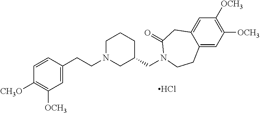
C1=C(CCN2CC(CN3C(=O)CC4=CC([OCH3])=C([OCH3])C=C4CC3)CCC2)C=CC([CH3O])=C1[OCH3].Cl
